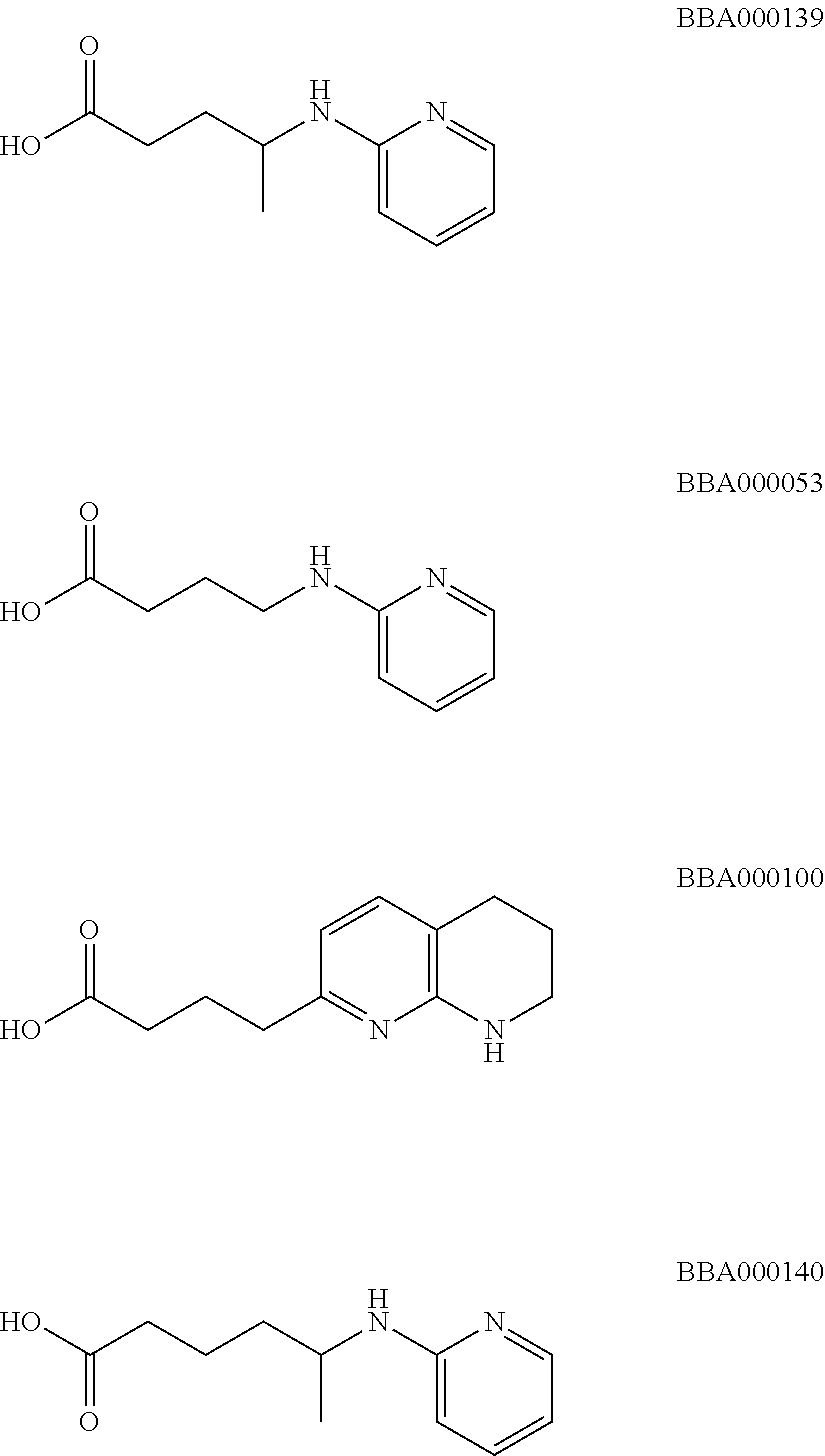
OC(CCC(NC1=CC=CC=N1)C)=O.OC(CCCNC1=CC=CC=N1)=O.OC(CCCC1=NC2=C(C=C1)CCCN2)=O.C(CCC(NC1=CC=CC=N1)C)C(O)=O
